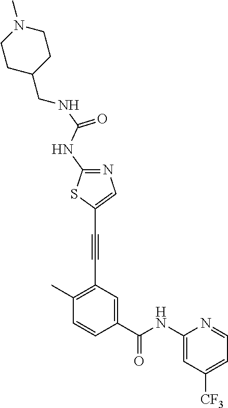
C1(C)=C(C#CC2=CN=C(NC(NCC3CCN(C)CC3)=O)S2)C=C(C(NC2=CC([CF3])=CC=N2)=O)C=C1
